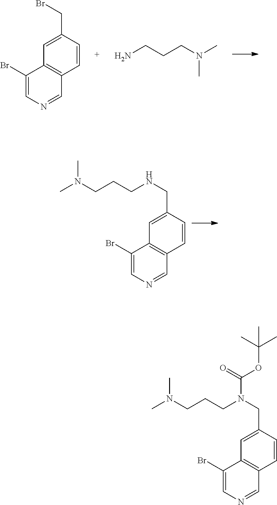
C1(Br)=CN=CC2=C1C=C(CBr)C=C2.NCCCN(C)C.C1(Br)=CN=CC2=C1C=C(CNCCCN(C)C)C=C2.C1(Br)=CN=CC2=C1C=C(CN(CCCN(C)C)C(OC(C)(C)C)=O)C=C2
